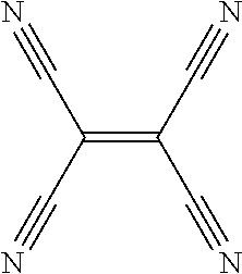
N#CC(C#N)=C(C#N)C#N
